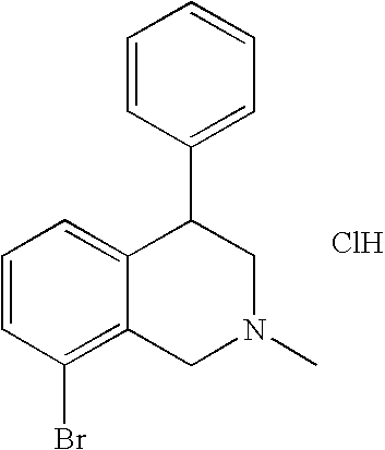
C1=CC(Br)=C2C(=C1)C(C1=CC=CC=C1)CN(C)C2.Cl
